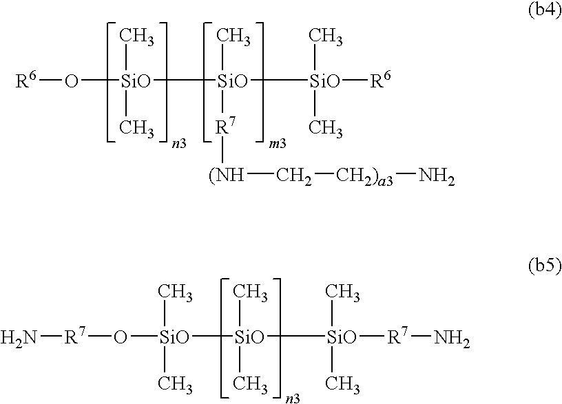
C[SiO](C)(O[R6])[SiO](C)([R7][(NH]C[CH2)a3]N)[SiO](C)(C)[R6].C[SiO](C)(O[R7]N)[SiO](C)(C)[SiO](C)(C)[R7]N
